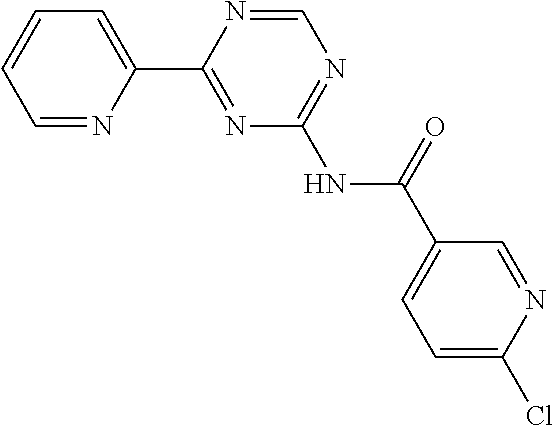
C1=NC(C2=NC(NC(=O)C3=CC=C(Cl)N=C3)=NC=N2)=CC=C1
